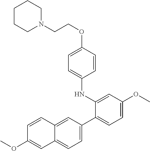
C1CCN(CCOC2=CC=C(NC3=CC(OC)=CC=C3C3=CC=C4C(=C3)C=CC(OC)=C4)C=C2)CC1
